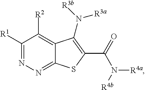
C1([R1])=NN=C2C(=C1[R2])C(N([R3b])[R3a])=C(C(=O)N([R4a])[R4b])S2
